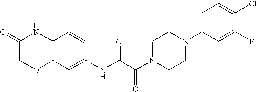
C12=C(C=CC(NC(C(N3CCN(C4=CC=C(Cl)C(F)=C4)CC3)=O)=O)=C1)NC(=O)CO2
